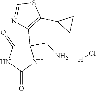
N1C(=O)NC(C2=C(C3CC3)SC=N2)(CN)C1=O.[H]Cl
